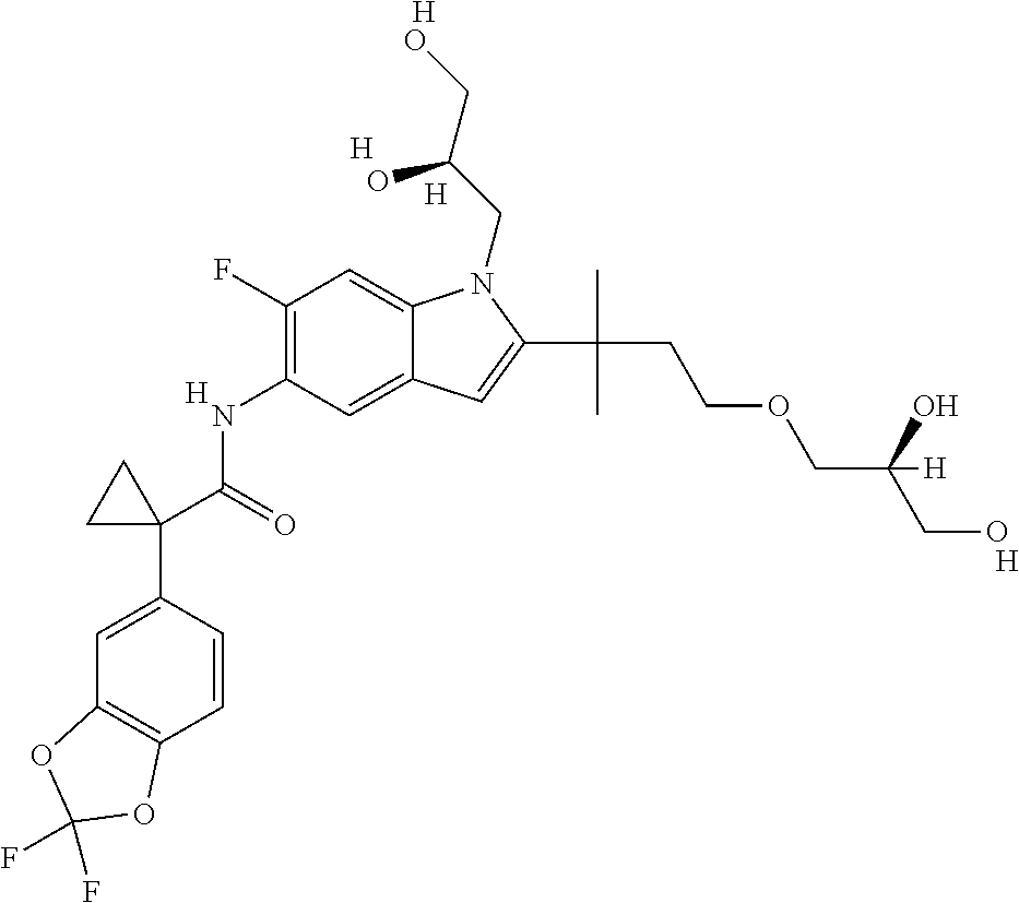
N(C1=C(F)C=C2C(=C1)C=C(C(C)(CCOCC(CO)([H])O)C)N2CC(CO)O)C(C1(C2=CC3=C(C=C2)OC(F)(F)O3)CC1)=O.[H].[H].[H].[H].[H]
